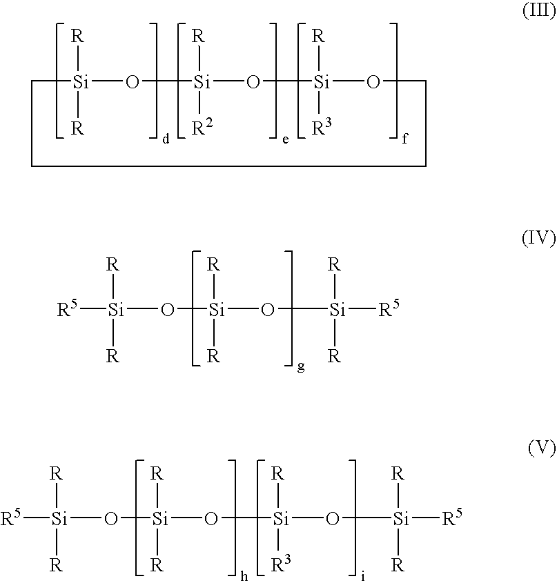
[R5][Si](O[Si](O[Si]([R5])([R])[R])([R])[R])([R])[R].[R5][Si](O[Si](O[Si](O[Si]([R5])([R])[R])([R])[R3])([R])[R])([R])[R].C1[Si]([R])([R])O[Si]([R])([R2])O[Si]([R])([R3])OCCC1
